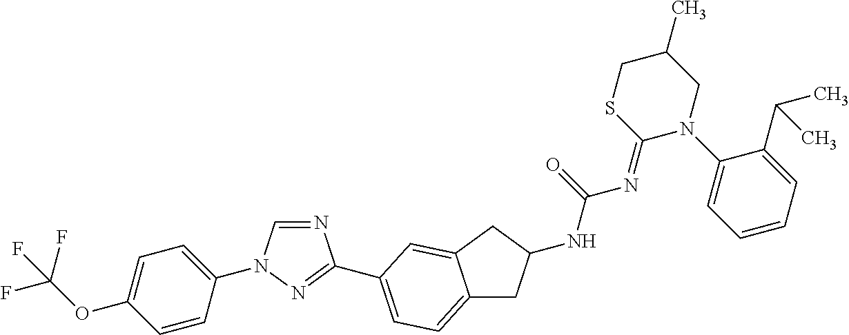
C1=CC(N2C=NC(C3=CC=C4CC(NC(=O)N=C5N(C6=CC=CC=C6C(C)C)CC(C)CS5)CC4=C3)=N2)=CC=C1OC(F)(F)F
